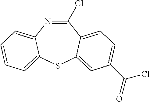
C1(Cl)=NC2=CC=CC=C2SC2=CC(C(Cl)=O)=CC=C12
